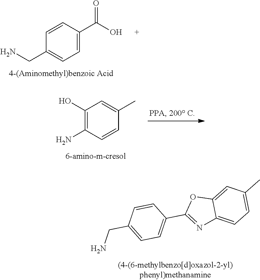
C1=C(C(O)=O)C=CC(CN)=C1.C1(O)=C(N)C=CC(C)=C1.C1=CC(CN)=CC=C1C1=NC2=CC=C(C)C=C2O1
